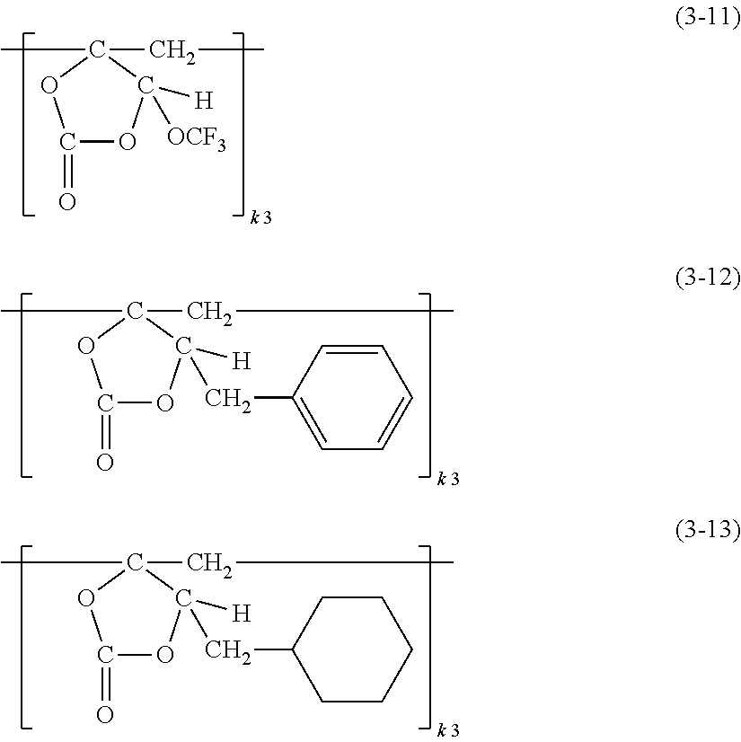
C1(=O)OC([OCF3])([H])C(CC)(C)O1.C1(=O)OC(CC2=CC=CC=C2)([H])C(CC)(C)O1.C1(=O)OC(CC2CCCCC2)([H])C(CC)(C)O1
